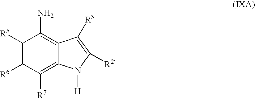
C1([R5])=C([R6])C([R7])=C2C(=C1N)C([R3])=C([R2])N2[H]
